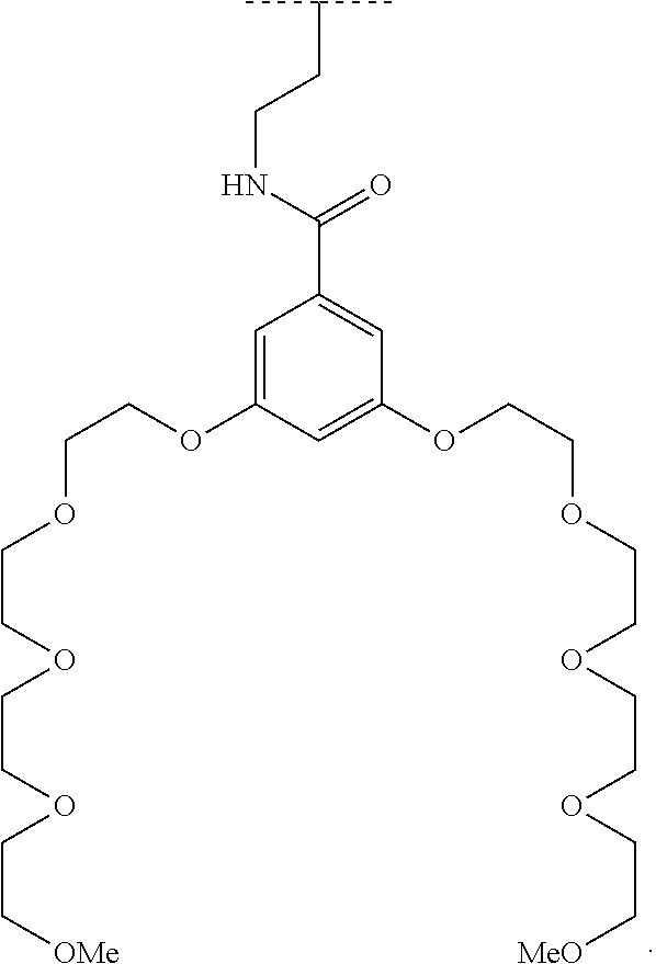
C1=C(OCCOCCOCCOCC[OMe])C=C(OCCOCCOCCOCC[MeO])C=C1C(NCCC(C)C)=O
